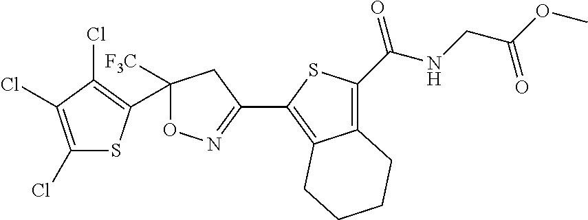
C12=C(C(=O)NCC(OC)=O)SC(C3=NOC(C4=C(Cl)C(Cl)=C(Cl)S4)([F3C])C3)=C1CCCC2
